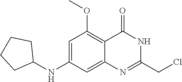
N1=C(CCl)NC(=O)C2=C(OC)C=C(NC3CCCC3)C=C12
